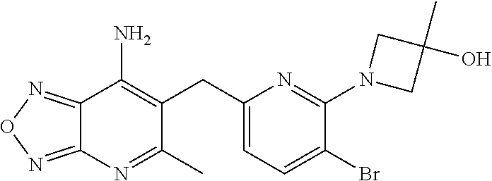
C12=NON=C1N=C(C)C(CC1=CC=C(Br)C(N3CC(C)(O)C3)=N1)=C2N
